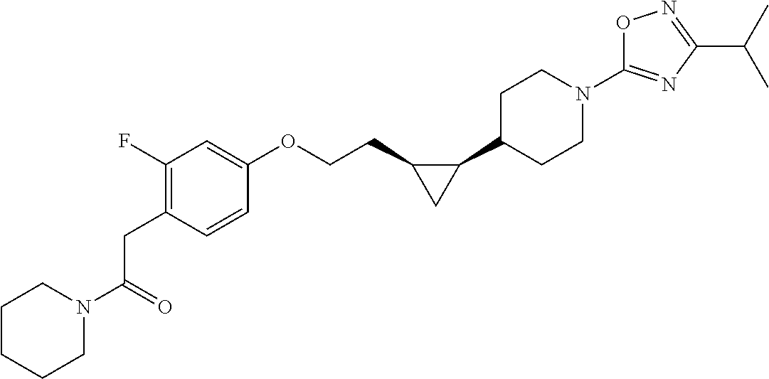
C1CN(C(=O)CC2=C(F)C=C(OCCC3C(C4CCN(C5=NC(C(C)C)=NO5)CC4)C3)C=C2)CCC1
